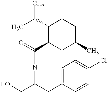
C(NC(=O)C1CC(C)CCC1C(C)C)(CO)CC1=CC=C(Cl)C=C1
